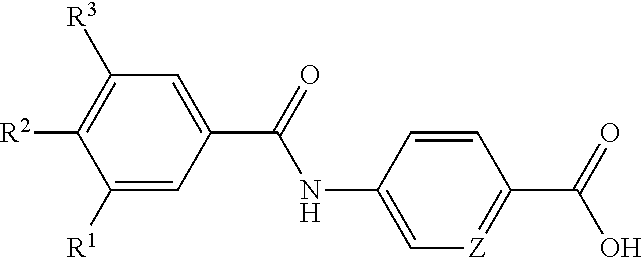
C1([R1])=CC(C(=O)NC2=C[Z]=C(C(=O)O)C=C2)=CC([R3])=C1[R2]
